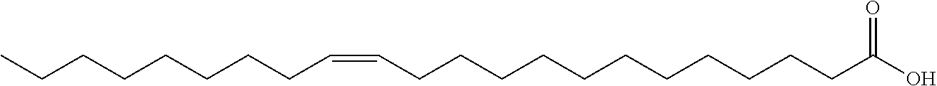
C(CCCCCCC(O)=O)CCCCC=CCCCCCCCC
